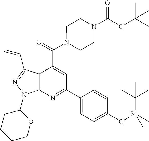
C1(C2=NC3=C(C(C(=O)N4CCN(C(OC(C)(C)C)=O)CC4)=C2)C(C=C)=NN3C2CCCCO2)=CC=C(O[Si](C)(C(C)(C)C)C)C=C1
